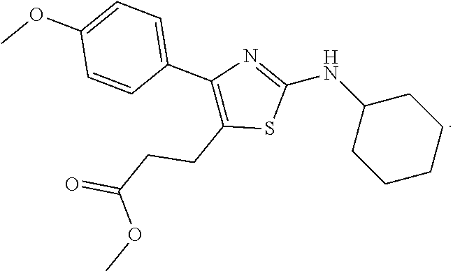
N(C1CCCCC1)C1=NC(C2=CC=C(OC)C=C2)=C(CCC(=O)OC)S1
